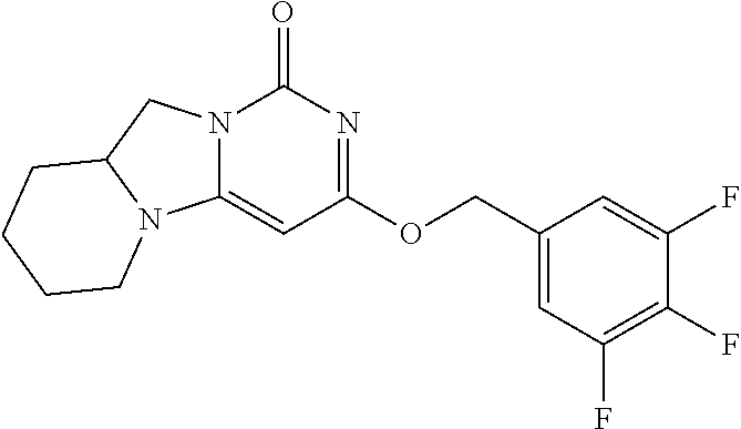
N12C(=CC(OCC3=CC(F)=C(F)C(F)=C3)=NC1=O)N1C(C2)CCCC1
